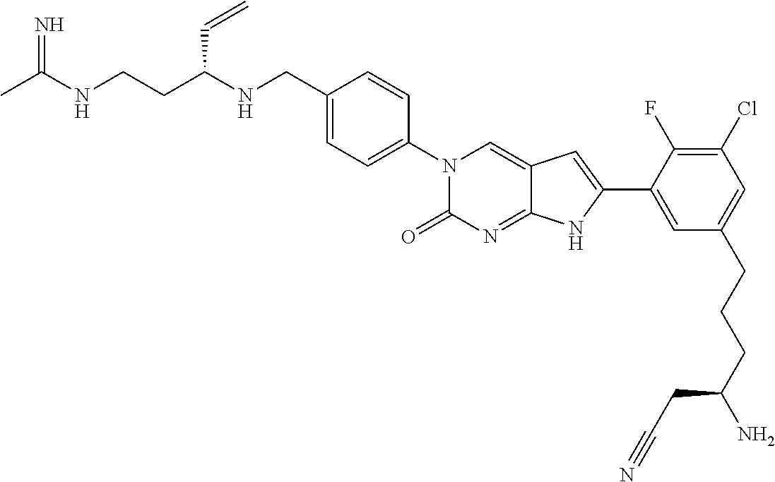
CC(NCCC(NCC1=CC=C(N2C(=O)N=C3C(=C2)C=C(C2=CC(CCCC(N)CC#N)=CC(Cl)=C2F)N3)C=C1)C=C)=N
